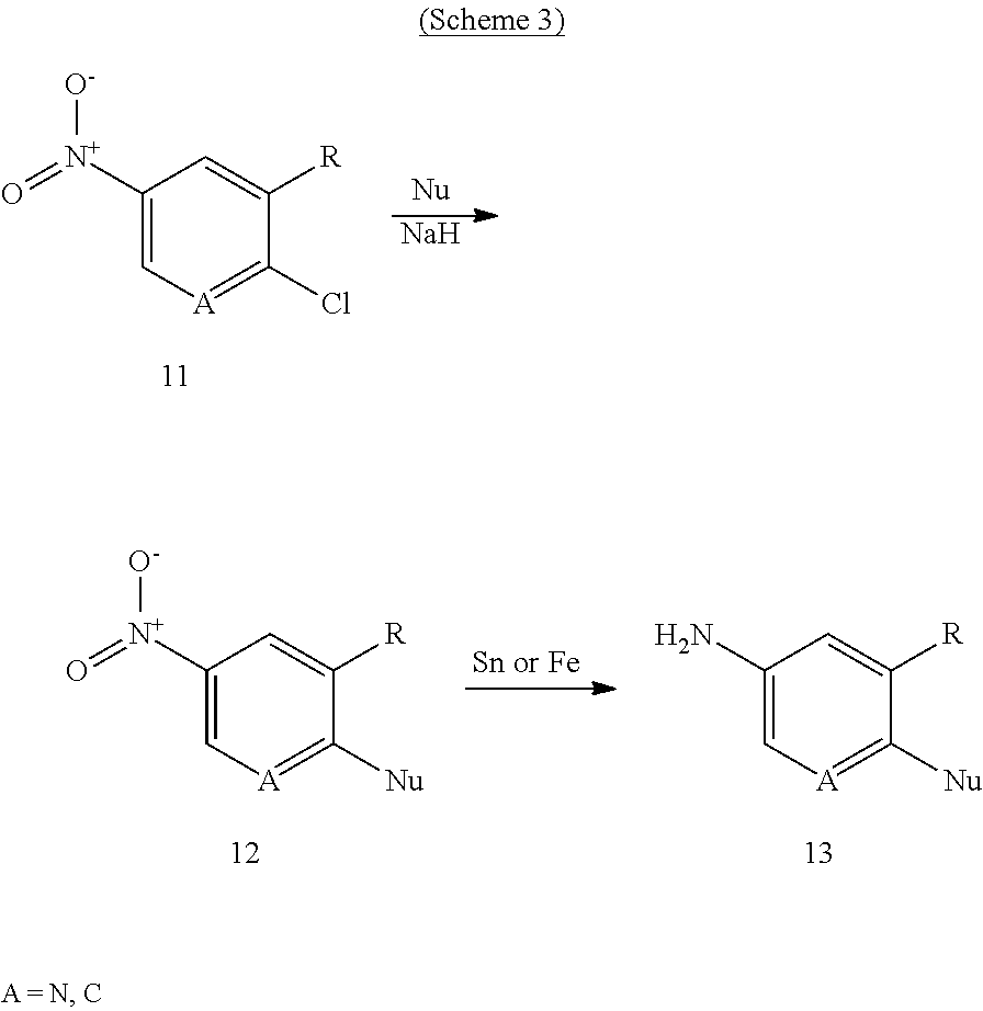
C1([N+](=O)[O-])=C[A]=C(Cl)C([R])=C1.[Na].C1([N+](=O)[O-])=C[A]=C([Nu])C([R])=C1.C1(N)=C[A]=C([Nu])C([R])=C1
